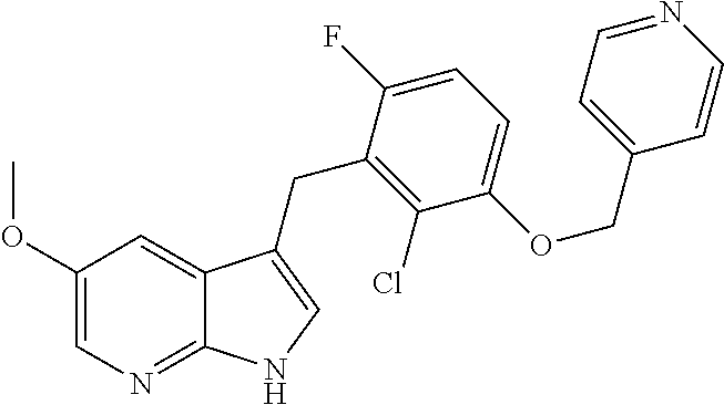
C1(OC)=CN=C2C(=C1)C(CC1=C(Cl)C(OCC3=CC=NC=C3)=CC=C1F)=CN2
